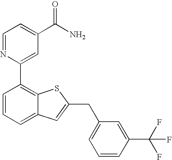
C1=NC(C2=C3C(=CC=C2)C=C(CC2=CC=CC(C(F)(F)F)=C2)S3)=CC(C(N)=O)=C1
